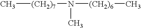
C[(CH2)7]N([(CH2)6]C)C
